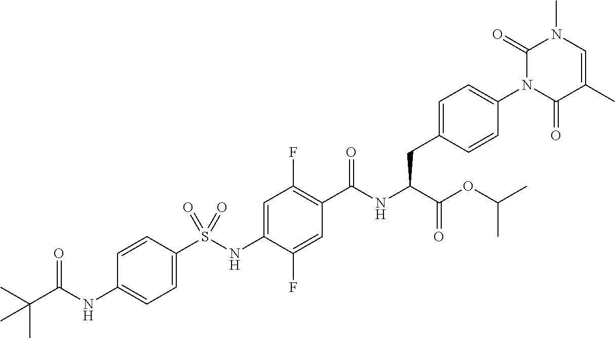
C1=C(S(NC2=CC(F)=C(C(NC(C(=O)OC(C)C)CC3=CC=C(N4C(=O)C(C)=CN(C)C4=O)C=C3)=O)C=C2F)(=O)=O)C=CC(NC(C(C)(C)C)=O)=C1
